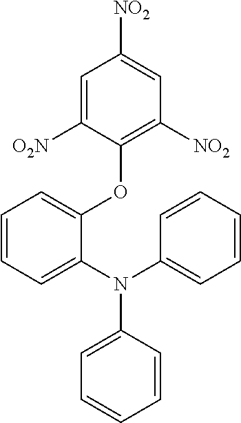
C1=C([O2N])C(OC2=CC=CC=C2N(C2=CC=CC=C2)C2=CC=CC=C2)=C([NO2])C=C1[NO2]
